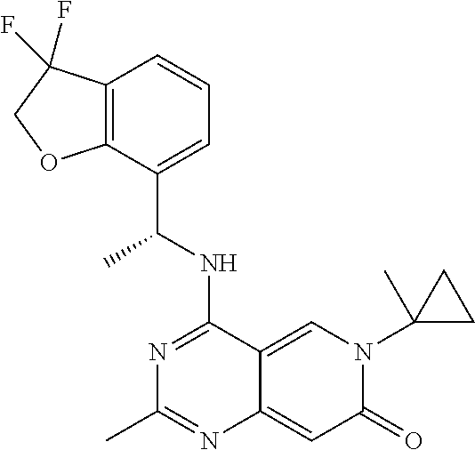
C12=C(C(C(NC3=NC(C)=NC4=CC(=O)N(C5(C)CC5)C=C34)C)=CC=C1)OCC2(F)F
